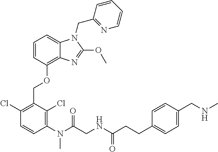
C1=CC(OCC2=C(Cl)C=CC(N(C(CNC(CCC3=CC=C(CNC)C=C3)=O)=O)C)=C2Cl)=C2C(=C1)N(CC1=NC=CC=C1)C(OC)=N2
